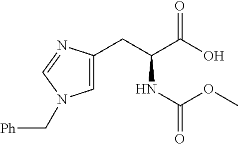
C1=C(CC(C(O)=O)NC(=O)OC)N=CN1C[Ph]
